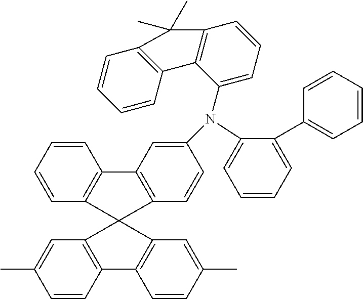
C1=CC=C(N(C2=CC3=C(C=C2)C2(C4=C3C=CC=C4)C3=C(C=CC(C)=C3)C3=C2C=C(C)C=C3)C2=CC=CC3=C2C2=C(C=CC=C2)C3(C)C)C(C2=CC=CC=C2)=C1
